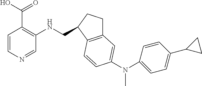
C1=CN=CC(NCC2CCC3=C2C=CC(N(C2=CC=C(C4CC4)C=C2)C)=C3)=C1C(O)=O
